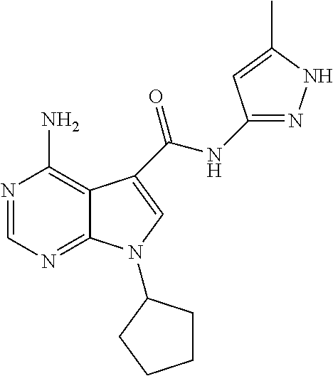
N1=CN=C2C(=C1N)C(C(NC1=NNC(C)=C1)=O)=CN2C1CCCC1
